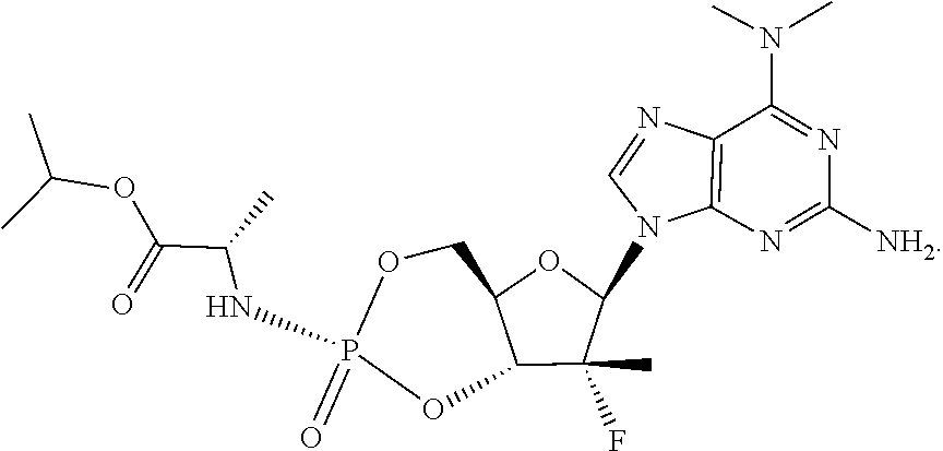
C1([NH2])=NC2=C(N=CN2C2OC3COP(=O)(NC(C(=O)OC(C)C)C)OC3C2(C)F)C(N(C)C)=N1
